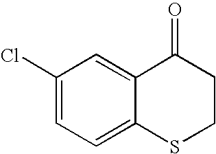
C1(Cl)=CC=C2C(=C1)C(=O)CCS2
